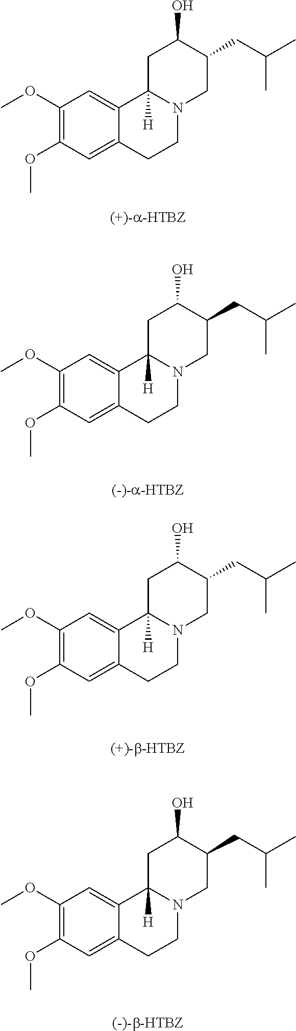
C1(OC)=C(OC)C=C2C(=C1)C1([H])N(CC2)CC(CC(C)C)C(O)C1.C1(OC)=C(OC)C=C2C(=C1)C1([H])N(CC2)CC(CC(C)C)C(O)C1.C1(OC)=C(OC)C=C2C(=C1)C1([H])N(CC2)CC(CC(C)C)C(O)C1.C1(OC)=C(OC)C=C2C(=C1)C1([H])N(CC2)CC(CC(C)C)C(O)C1
